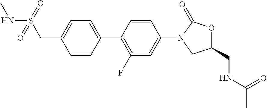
C(C1=CC=C(C2=C(F)C=C(N3C(=O)OC(CNC(C)=O)C3)C=C2)C=C1)S(NC)(=O)=O
